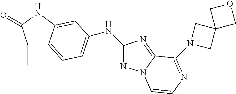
C1(C)(C)C2=CC=C(NC3=NN4C(=N3)C(N3CC5(C3)COC5)=NC=C4)C=C2NC1=O
